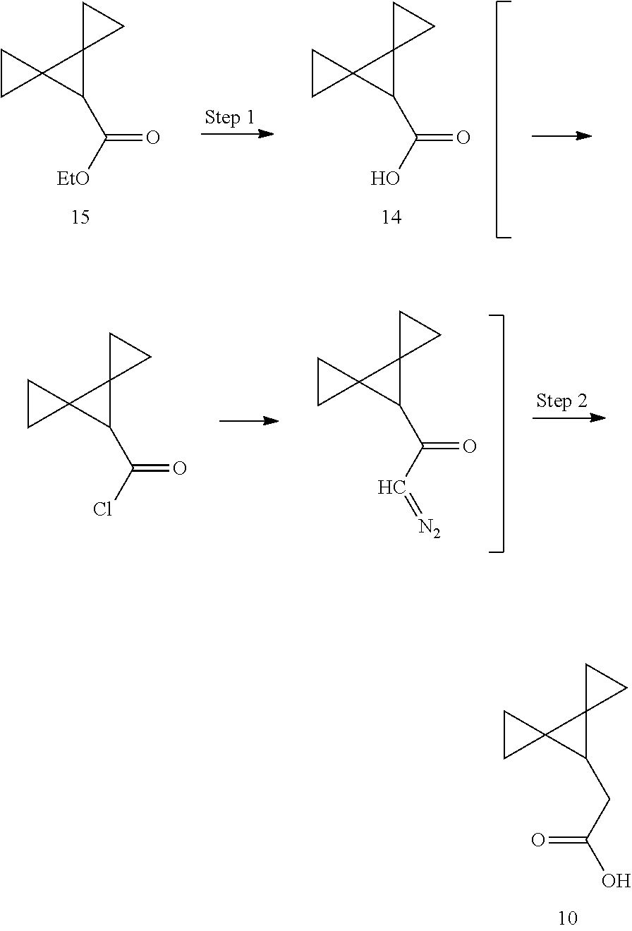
C1CC12C(C([EtO])=O)C21CC1.C1CC12C(C(O)=O)C21CC1.C1CC12C(C(Cl)=O)C21CC1.C1CC12C(C(C=[N2])=O)C21CC1.C1CC12C(CC(O)=O)C21CC1
